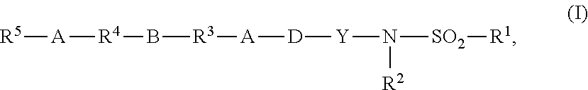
[R5][A][R4]B[R3][A][D][Y]N([SO2][R1])[R2]
